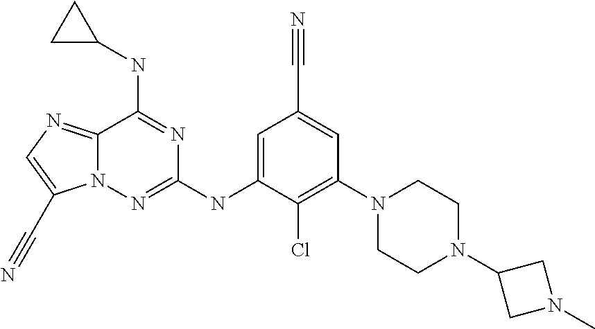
C1=C(NC2=NN3C(=NC=C3C#N)C(NC3CC3)=N2)C(Cl)=C(N2CCN(C3CN(C)C3)CC2)C=C1C#N
